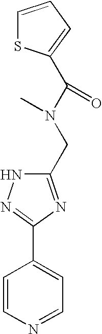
C1(CN(C(C2=CC=CS2)=O)C)=NC(C2=CC=NC=C2)=NN1
